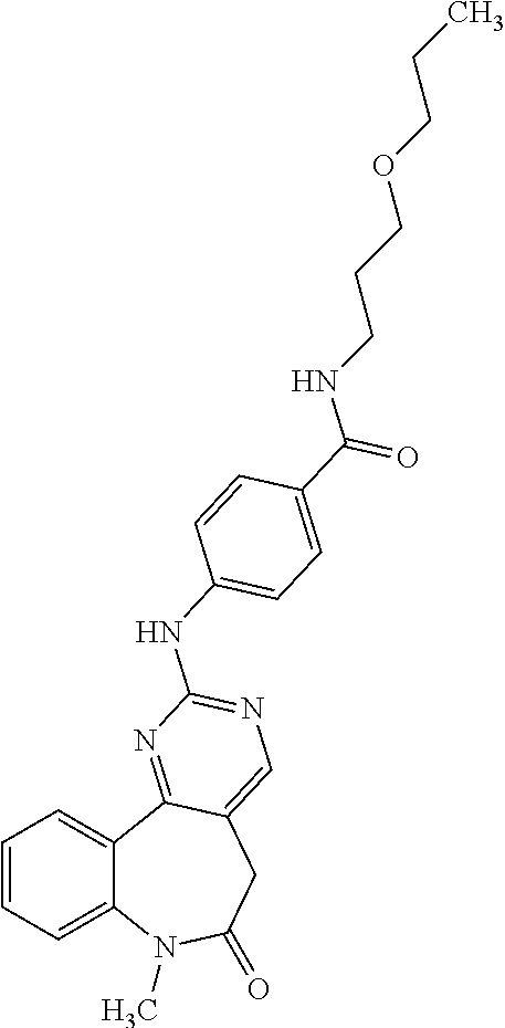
C1=CC=C2C(=C1)C1=NC(NC3=CC=C(C(=O)NCCCOCCC)C=C3)=NC=C1CC(=O)N2C
